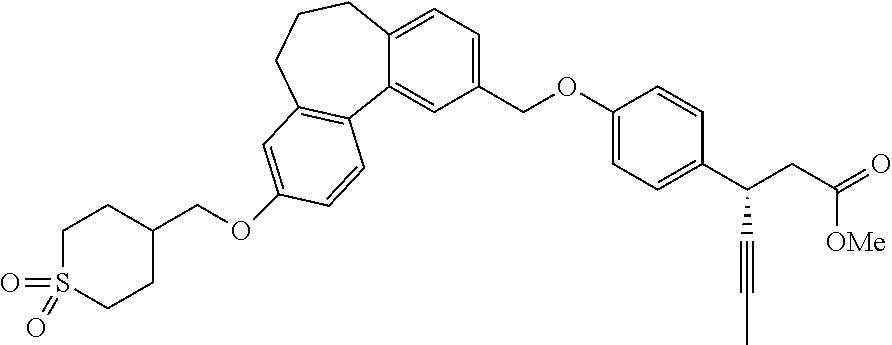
C1(COC2=CC=C(C(CC(=O)[OMe])C#CC)C=C2)=CC=C2C(=C1)C1=C(CCC2)C=C(OCC2CCS(=O)(=O)CC2)C=C1
